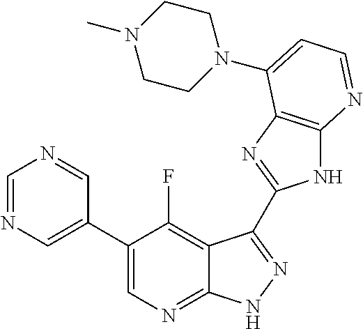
C1=NC=C(C2=CN=C3C(=C2F)C(C2=NC4=C(N2)N=CC=C4N2CCN(C)CC2)=NN3)C=N1
